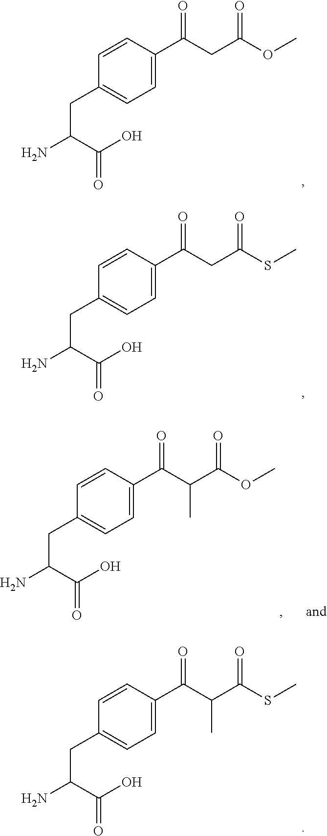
C1=CC(C(=O)CC(OC)=O)=CC=C1CC(N)C(O)=O.C1=CC(C(=O)CC(SC)=O)=CC=C1CC(N)C(O)=O.C1=CC(C(=O)C(C(=O)SC)C)=CC=C1CC(N)C(O)=O.C1=CC(C(=O)C(C(=O)OC)C)=CC=C1CC(N)C(O)=O
